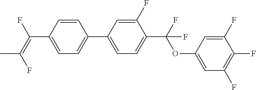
C(C1=CC=C(C2=CC=C(C(OC3=CC(F)=C(F)C(F)=C3)(F)F)C(F)=C2)C=C1)(=C(F)C)F
